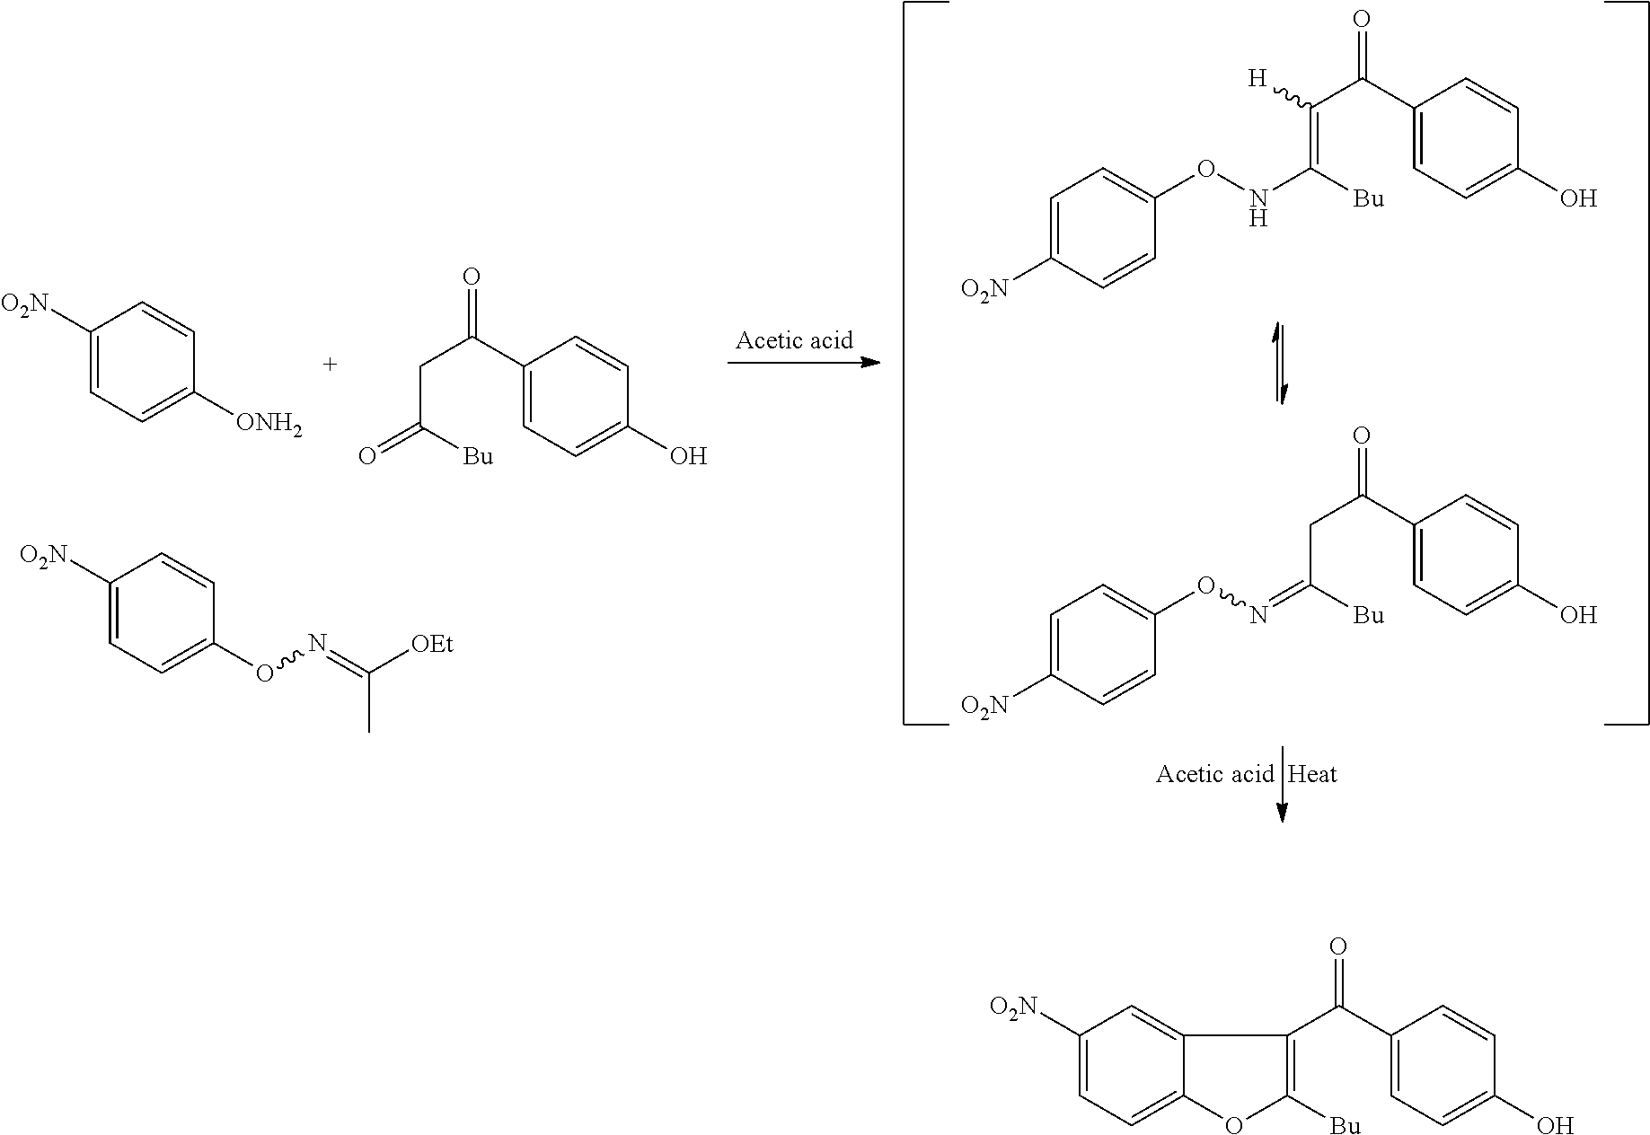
C1(C(C(=C(NOC2=CC=C([O2N])C=C2)[Bu])[H])=O)=CC=C(O)C=C1.C1(C(CC(=NOC2=CC=C([O2N])C=C2)[Bu])=O)=CC=C(O)C=C1.C1([O2N])=CC=C([ONH2])C=C1.C1([O2N])=CC=C(ON=C(C)[OEt])C=C1.C1(C(CC(=O)[Bu])=O)=CC=C(O)C=C1.C1(C(=O)C2=C([Bu])OC3=CC=C([O2N])C=C32)=CC=C(O)C=C1
